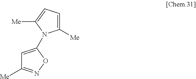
C1=C(N2C([Me])=CC=C2[Me])ON=C1[Me]
